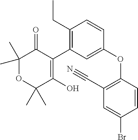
C1(C)(C)OC(C)(C)C(O)=C(C2=C(CC)C=CC(OC3=C(C#N)C=C(Br)C=C3)=C2)C1=O
